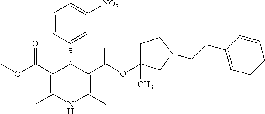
C1=CC(C2C(C(=O)OC)=C(C)NC(C)=C2C(=O)OC2(C)CCN(CCC3=CC=CC=C3)C2)=CC([NO2])=C1
